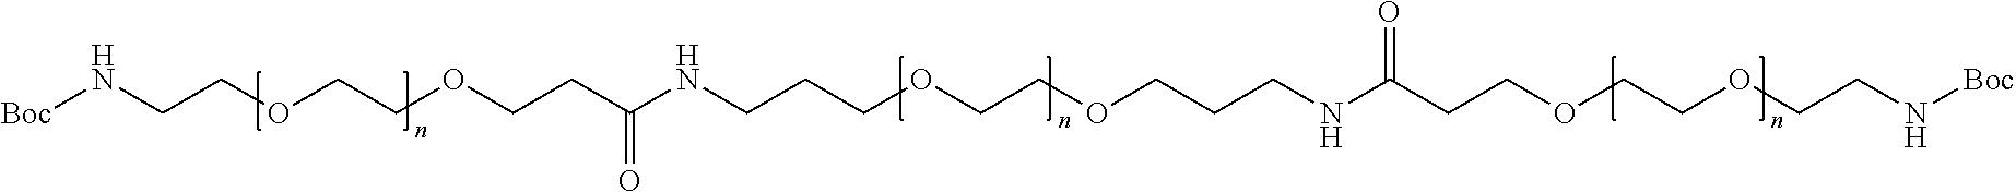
[Boc]NCCOCCOCCC(NCCCOCCOCCCNC(CCOCCOCCN[Boc])=O)=O
